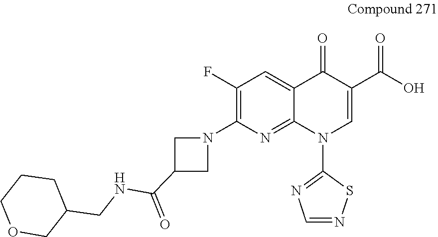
C1(F)=C(N2CC(C(NCC3CCCOC3)=O)C2)N=C2C(=C1)C(=O)C(C(O)=O)=CN2C1=NC=NS1
